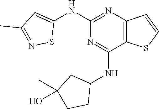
C1(NC2=CC(C)=NS2)=NC2=C(C(NC3CC(C)(O)CC3)=N1)SC=C2
